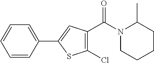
N1(C(C2=C(Cl)SC(C3=CC=CC=C3)=C2)=O)CCCCC1C
